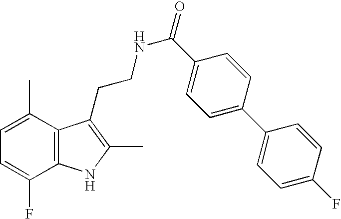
C1=C(C)C2=C(C(F)=C1)NC(C)=C2CCNC(C1=CC=C(C2=CC=C(F)C=C2)C=C1)=O
